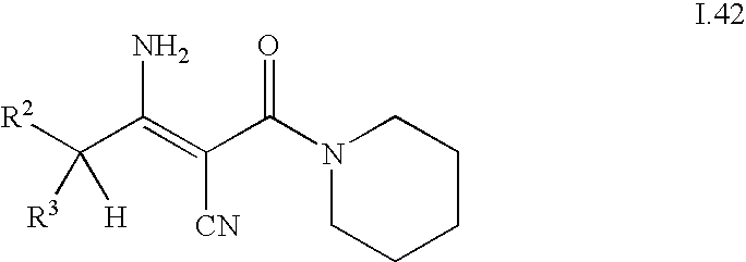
[R2]C(C(=C(C(N1CCCCC1)=O)[CN])N)([H])[R3]
